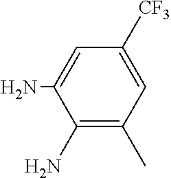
C1([CF3])=CC(C)=C(N)C(N)=C1
